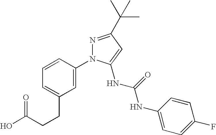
C1=C(N2N=C(C(C)(C)C)C=C2NC(NC2=CC=C(F)C=C2)=O)C=CC=C1CCC(O)=O
